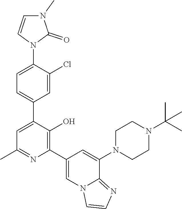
C1(C)=NC(C2=CN3C(=NC=C3)C(N3CCN(C(C)(C)C)CC3)=C2)=C(O)C(C2=CC=C(N3C(=O)N(C)C=C3)C(Cl)=C2)=C1
